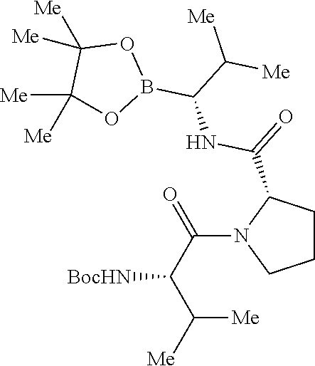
C1CC(C(=O)NC(B2OC([Me])([Me])C([Me])([Me])O2)C([Me])[Me])N(C(C(C([Me])[Me])[BocHN])=O)C1
